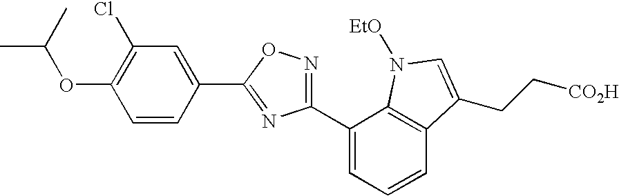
C1(OC(C)C)=C(Cl)C=C(C2=NC(C3=CC=CC4=C3N([EtO])C=C4CC[CO2H])=NO2)C=C1
